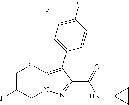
C1C(F)CN2C(=C(C3=CC(F)=C(Cl)C=C3)C(C(=O)NC3CC3)=N2)O1
